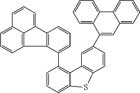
C1=CC=C2C(=C1C1=CC=CC3=C1C1=C4C3=CC=CC4=CC=C1)C1=C(C=CC(C3=CC4=CC=CC=C4C4=CC=CC=C34)=C1)S2
